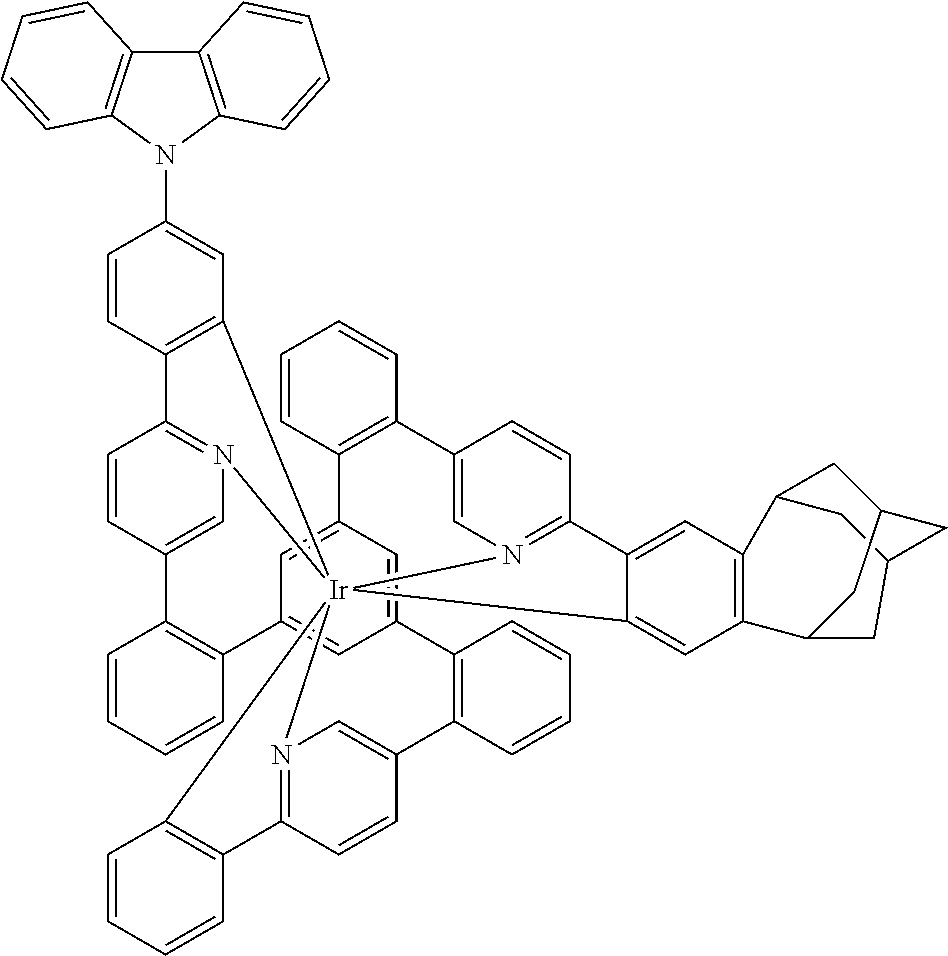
C1=CC2=C(C=C1N1C3=C(C4=C1C=CC=C4)C=CC=C3)[Ir]1345N6=C2C=CC(=C6)C2=C(C=CC=C2)C2=CC(=CC(=C2)C2=C(C=CC=C2)C2=CN1=C(C=C2)C1=CC2=C(C=C13)C1CC3CC2CC(C3)C1)C1=C(C=CC=C1)C1=CN4=C(C=C1)C1=C5C=CC=C1
